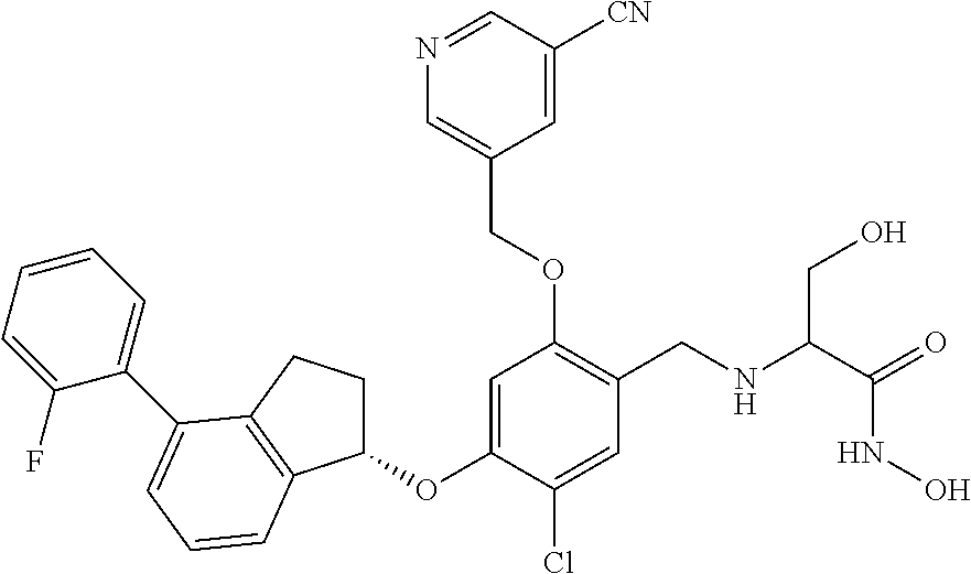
C1=C(OC2CCC3=C2C=CC=C3C2=CC=CC=C2F)C(Cl)=CC(CNC(C(=O)NO)CO)=C1OCC1=CN=CC([CN])=C1
